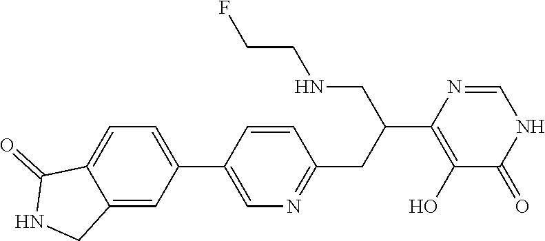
OC1=C(C(CNCCF)CC2=NC=C(C3=CC=C4C(=C3)CNC4=O)C=C2)N=CNC1=O
